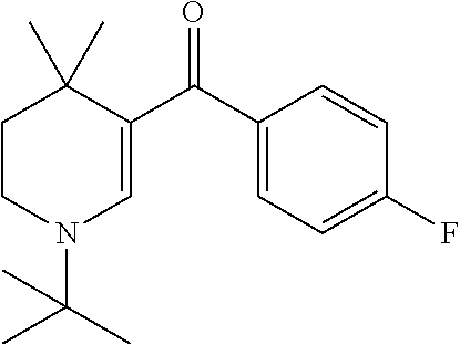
C1CN(C(C)(C)C)C=C(C(C2=CC=C(F)C=C2)=O)C1(C)C
